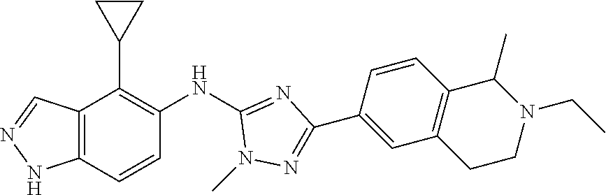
C12=C(C=CC(NC3=NC(C4=CC5=C(C=C4)C(C)N(CC)CC5)=NN3C)=C1C1CC1)NN=C2
